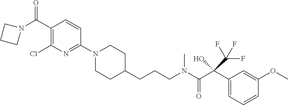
C1(C(=O)N2CCC2)=C(Cl)N=C(N2CCC(CCCN(C(C(C3=CC=CC(OC)=C3)(C(F)(F)F)O)=O)C)CC2)C=C1
